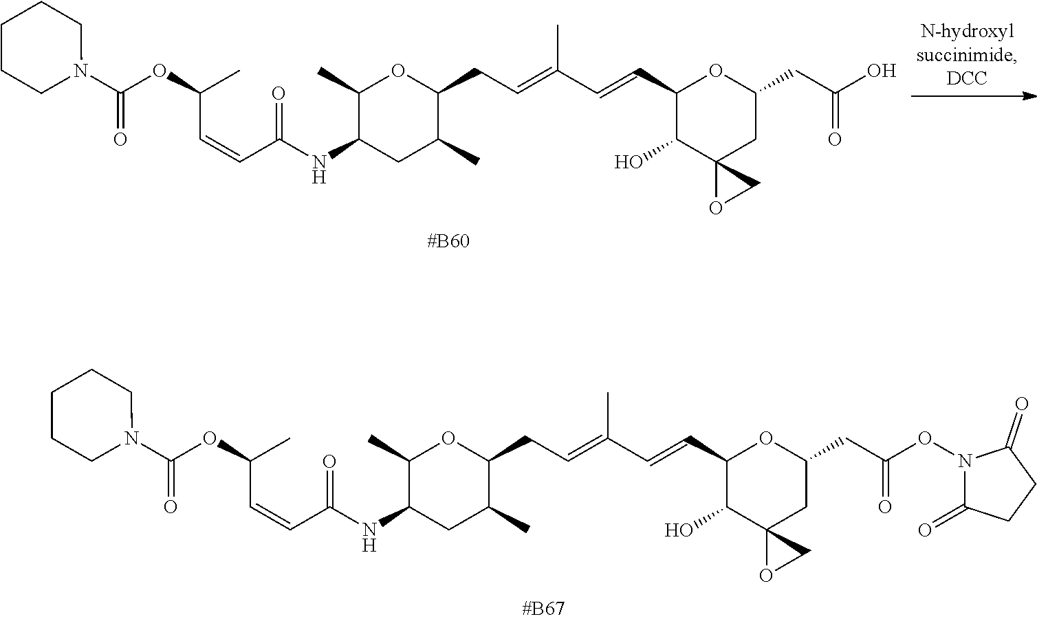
C(C=CC(=O)NC1CC(C)C(CC=C(C=CC2C(O)C3(CC(CC(ON4C(=O)CCC4=O)=O)O2)OC3)C)OC1C)(C)OC(N1CCCCC1)=O.C(C=CC(=O)NC1CC(C)C(CC=C(C=CC2C(O)C3(CC(CC(O)=O)O2)OC3)C)OC1C)(C)OC(N1CCCCC1)=O
